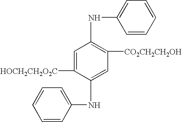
C1=C([HOCH2CH2O2C])C(NC2=CC=CC=C2)=CC([CO2CH2CH2OH])=C1NC1=CC=CC=C1
